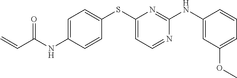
C(C(NC1=CC=C(SC2=CC=NC(NC3=CC(OC)=CC=C3)=N2)C=C1)=O)=C
